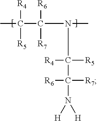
N(C(C([R4])([R5])C)([R6])[R7])(C([R4])([R5])C([R6])([R7])N([H])[H])C
